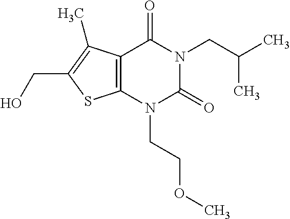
C12=C(N(CCOC)C(=O)N(CC(C)C)C1=O)SC(CO)=C2C
